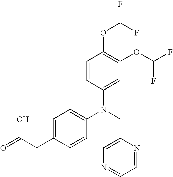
N(CC1=CN=CC=N1)(C1=CC=C(CC(O)=O)C=C1)C1=CC(OC(F)F)=C(OC(F)F)C=C1
